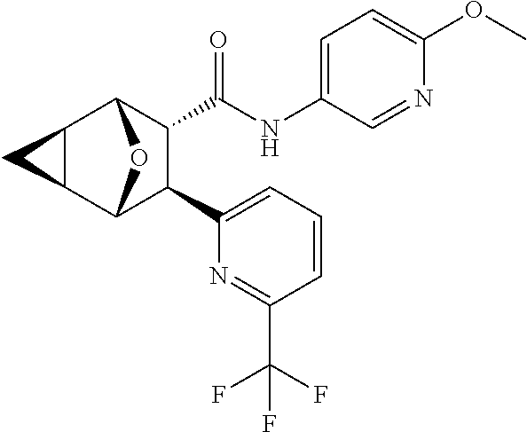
C1=C(NC(C2C(C3=CC=CC(C(F)(F)F)=N3)C3OC2C2C3C2)=O)C=NC(OC)=C1
